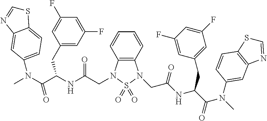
C12=C(C=CC=C1)N(CC(NC(C(N(C)C1=CC3=C(SC=N3)C=C1)=O)CC1=CC(F)=CC(F)=C1)=O)S(=O)(=O)N2CC(NC(C(N(C)C1=CC=C2SC=NC2=C1)=O)CC1=CC(F)=CC(F)=C1)=O
